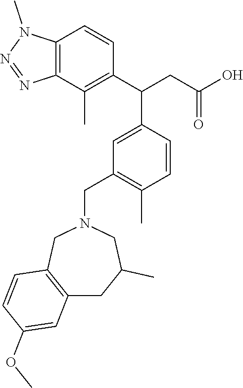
C1=C(C(CC(O)=O)C2=C(C)C3=C(C=C2)N(C)N=N3)C=CC(C)=C1CN1CC2=C(CC(C)C1)C=C(OC)C=C2
